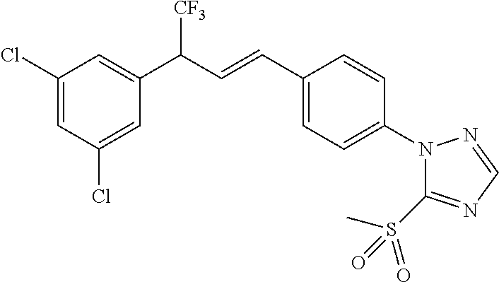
C1(C(C=CC2=CC=C(N3C(S(C)(=O)=O)=NC=N3)C=C2)[CF3])=CC(Cl)=CC(Cl)=C1
